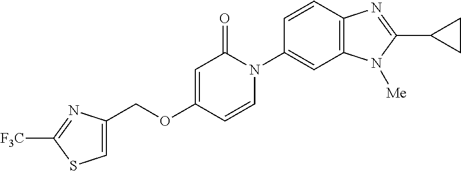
C(OC1=CC(=O)N(C2=CC3=C(C=C2)N=C(C2CC2)N3[Me])C=C1)C1=CSC([F3C])=N1
